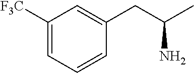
C1([F3C])=CC=CC(CC(C)N)=C1
